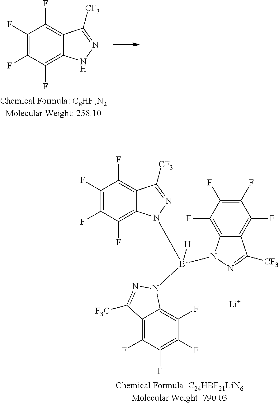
C1(F)=C(F)C(F)=C2C(=C1F)C([CF3])=NN2.C1(F)=C(F)C(F)=C2C(=C1F)C([CF3])=NN2[B-](N1C2=C(F)C(F)=C(F)C(F)=C2C([F3C])=N1)(N1C2=C(F)C(F)=C(F)C(F)=C2C([CF3])=N1)[H].[Li]
